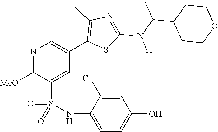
N1=C([MeO])C(S(NC2=CC=C(O)C=C2Cl)(=O)=O)=CC(C2=C(C)N=C(N(C(C)C3CCOCC3)[H])S2)=C1
